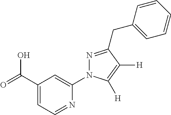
C1(C(=O)O)=CC=NC(N2N=C(CC3=CC=CC=C3)C([H])=C2[H])=C1
